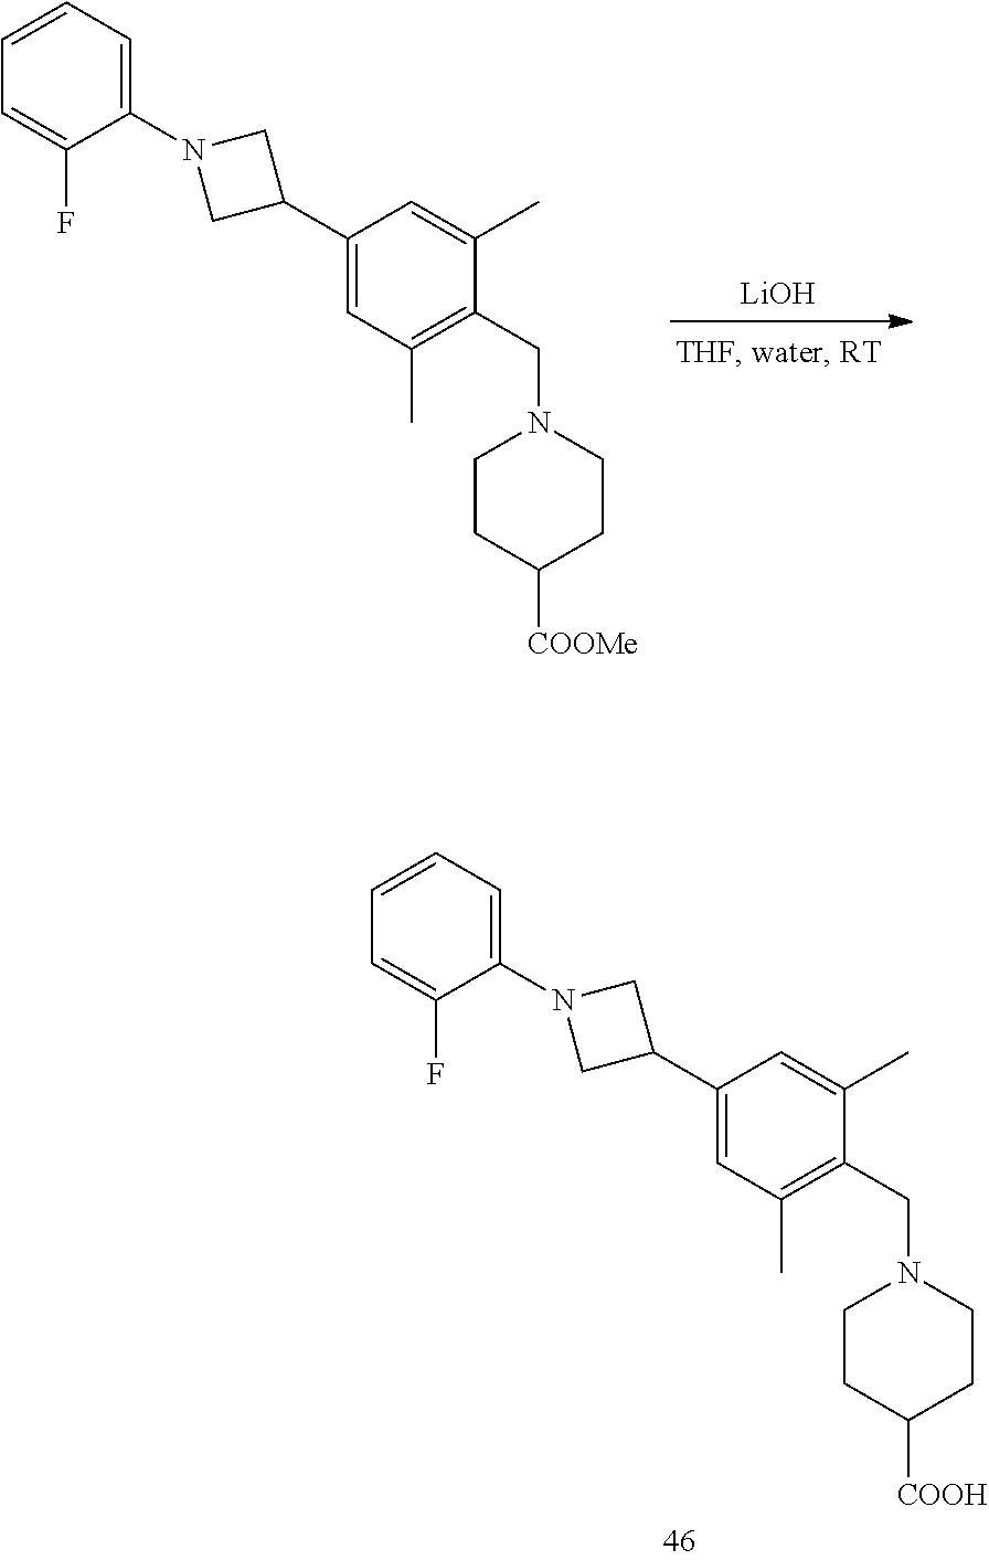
[LiOH].C1=C(C2CN(C3=CC=CC=C3F)C2)C=C(C)C(CN2CCC([COOMe])CC2)=C1C.C1=C(C2CN(C3=CC=CC=C3F)C2)C=C(C)C(CN2CCC([COOH])CC2)=C1C
